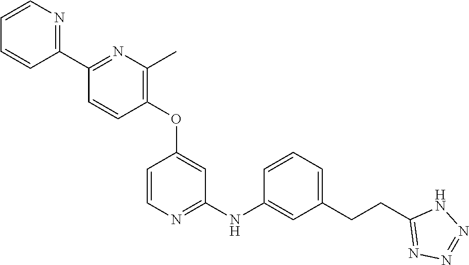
C1(OC2=CC(NC3=CC(CCC4=NN=NN4)=CC=C3)=NC=C2)=C(C)N=C(C2=NC=CC=C2)C=C1
